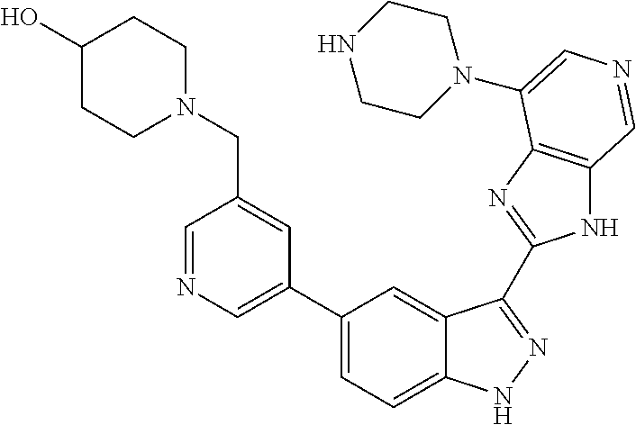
C1(C2=CN=CC(CN3CCC(O)CC3)=C2)=CC=C2C(=C1)C(C1=NC3=C(N1)C=NC=C3N1CCNCC1)=NN2
